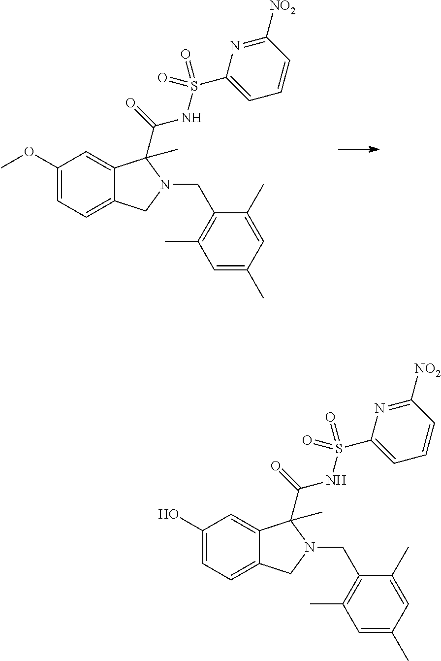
C1(OC)=CC=C2C(=C1)C(C(=O)NS(=O)(C1=CC=CC([NO2])=N1)=O)(C)N(CC1=C(C)C=C(C)C=C1C)C2.C1(O)=CC=C2C(=C1)C(C(=O)NS(=O)(C1=CC=CC([NO2])=N1)=O)(C)N(CC1=C(C)C=C(C)C=C1C)C2
